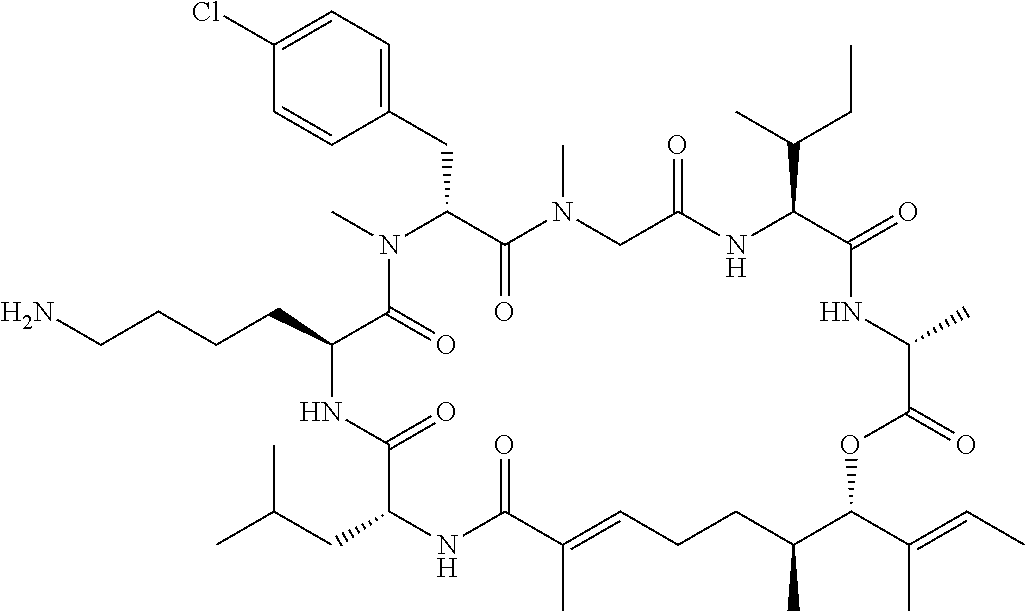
C1(Cl)=CC=C(CC2C(=O)N(C)CC(=O)NC(C(C)CC)C(=O)NC(C)C(=O)OC(C(=CC)C)C(C)CCC=C(C)C(=O)NC(CC(C)C)C(=O)NC(CCCCN)C(=O)N2C)C=C1
